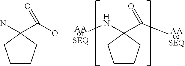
C1CCC(N[AAorSEQ])(C([AAorSEQ])=O)C1.C1CCC(N)(C(O)=O)C1
